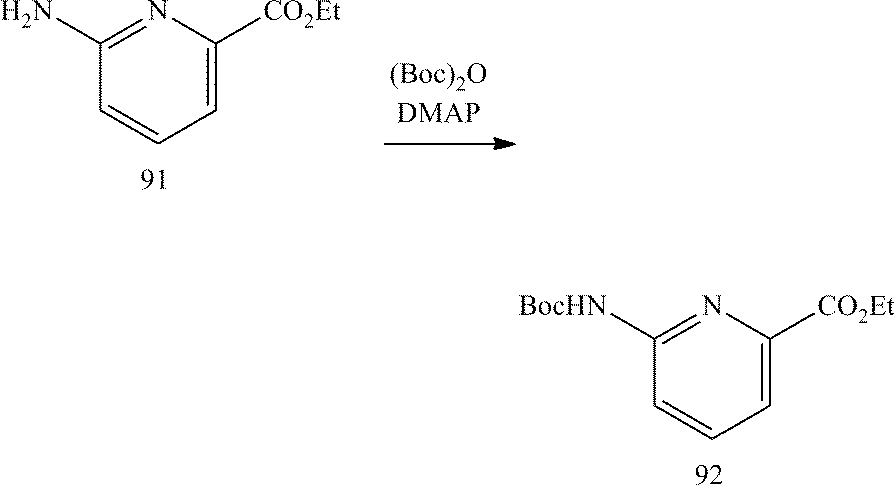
C1([BocHN])=NC([CO2Et])=CC=C1.C1(N)=NC([CO2Et])=CC=C1
